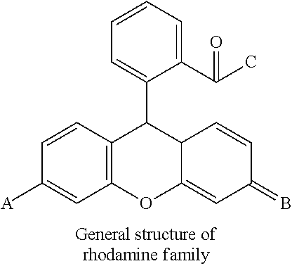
C1(C(C)=O)=CC=CC=C1C1C2=C(OC3=CC(=B)C=CC13)C=C([A])C=C2
